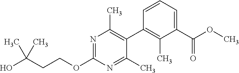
C(OC1=NC(C)=C(C2=C(C)C(C(OC)=O)=CC=C2)C(C)=N1)CC(O)(C)C
